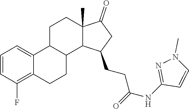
C1=CC(F)=C2C(=C1)C1C(CC2)C2C(C)(CC1)C(=O)CC2CCC(NC1=NN(C)C=C1)=O
